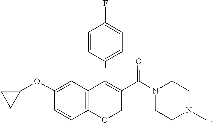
N1(C(C2=C(C3=CC=C(F)C=C3)C3=C(C=CC(OC4CC4)=C3)OC2)=O)CCN(C)CC1
